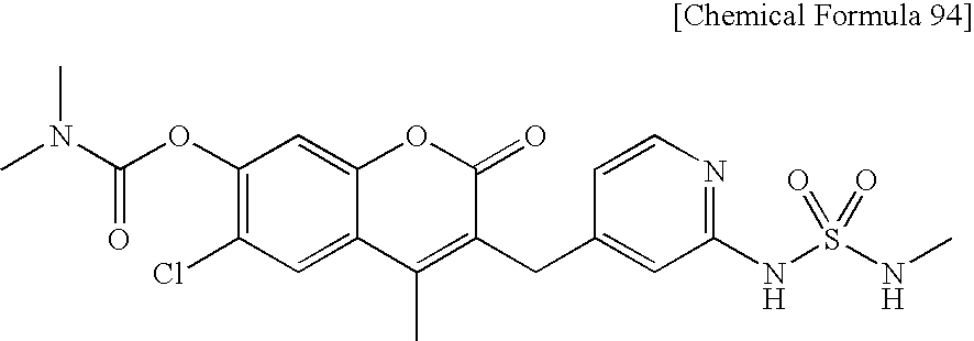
C1(OC(N(C)C)=O)=C(Cl)C=C2C(=C1)OC(=O)C(CC1=CC(NS(NC)(=O)=O)=NC=C1)=C2C
